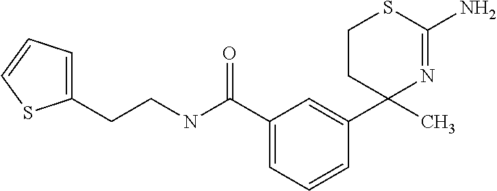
N(C(C1=CC=CC(C2(C)N=C(N)SCC2)=C1)=O)CCC1=CC=CS1
